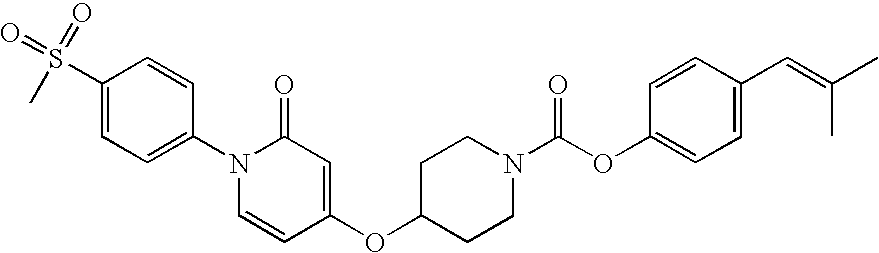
C1(N2C=CC(OC3CCN(C(OC4=CC=C(C=C(C)C)C=C4)=O)CC3)=CC2=O)=CC=C(S(=O)(=O)C)C=C1
